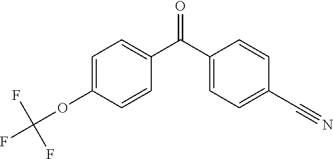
C1=C(OC(F)(F)F)C=CC(C(C2=CC=C(C#N)C=C2)=O)=C1
